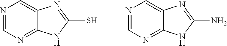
N1=CN=C2C(=C1)N=C(S)N2.N1=CN=C2C(=C1)N=C(N)N2
